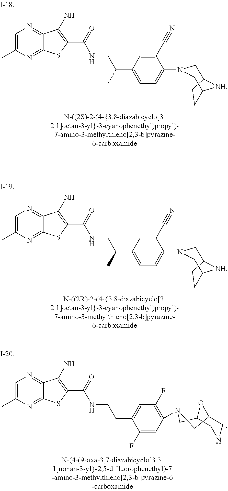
C12CCC(CN(C3=CC=C(C(CNC(C4=C(N)C5=NC=C(C)N=C5S4)=O)C)C=C3C#N)C1)[NH]2.C12CCC(CN(C3=CC=C(C(CNC(C4=C(N)C5=NC=C(C)N=C5S4)=O)C)C=C3C#N)C1)[NH]2.C1=C(C)N=C2C(=N1)C(N)=C(C(=O)NCCC1=CC(F)=C(N3CC4OC(CNC4)C3)C=C1F)S2
